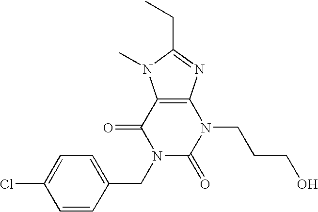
C12=C(N=C(CC)N1C)N(CCCO)C(=O)N(CC1=CC=C(Cl)C=C1)C2=O
